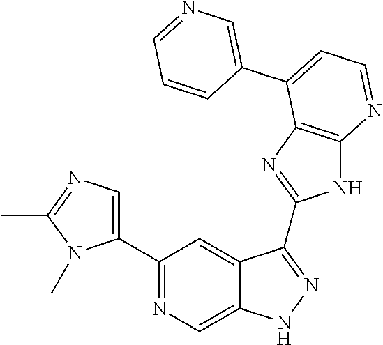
C1(C2=NC=C3C(=C2)C(C2=NC4=C(N2)N=CC=C4C2=CN=CC=C2)=NN3)=CN=C(C)N1C
